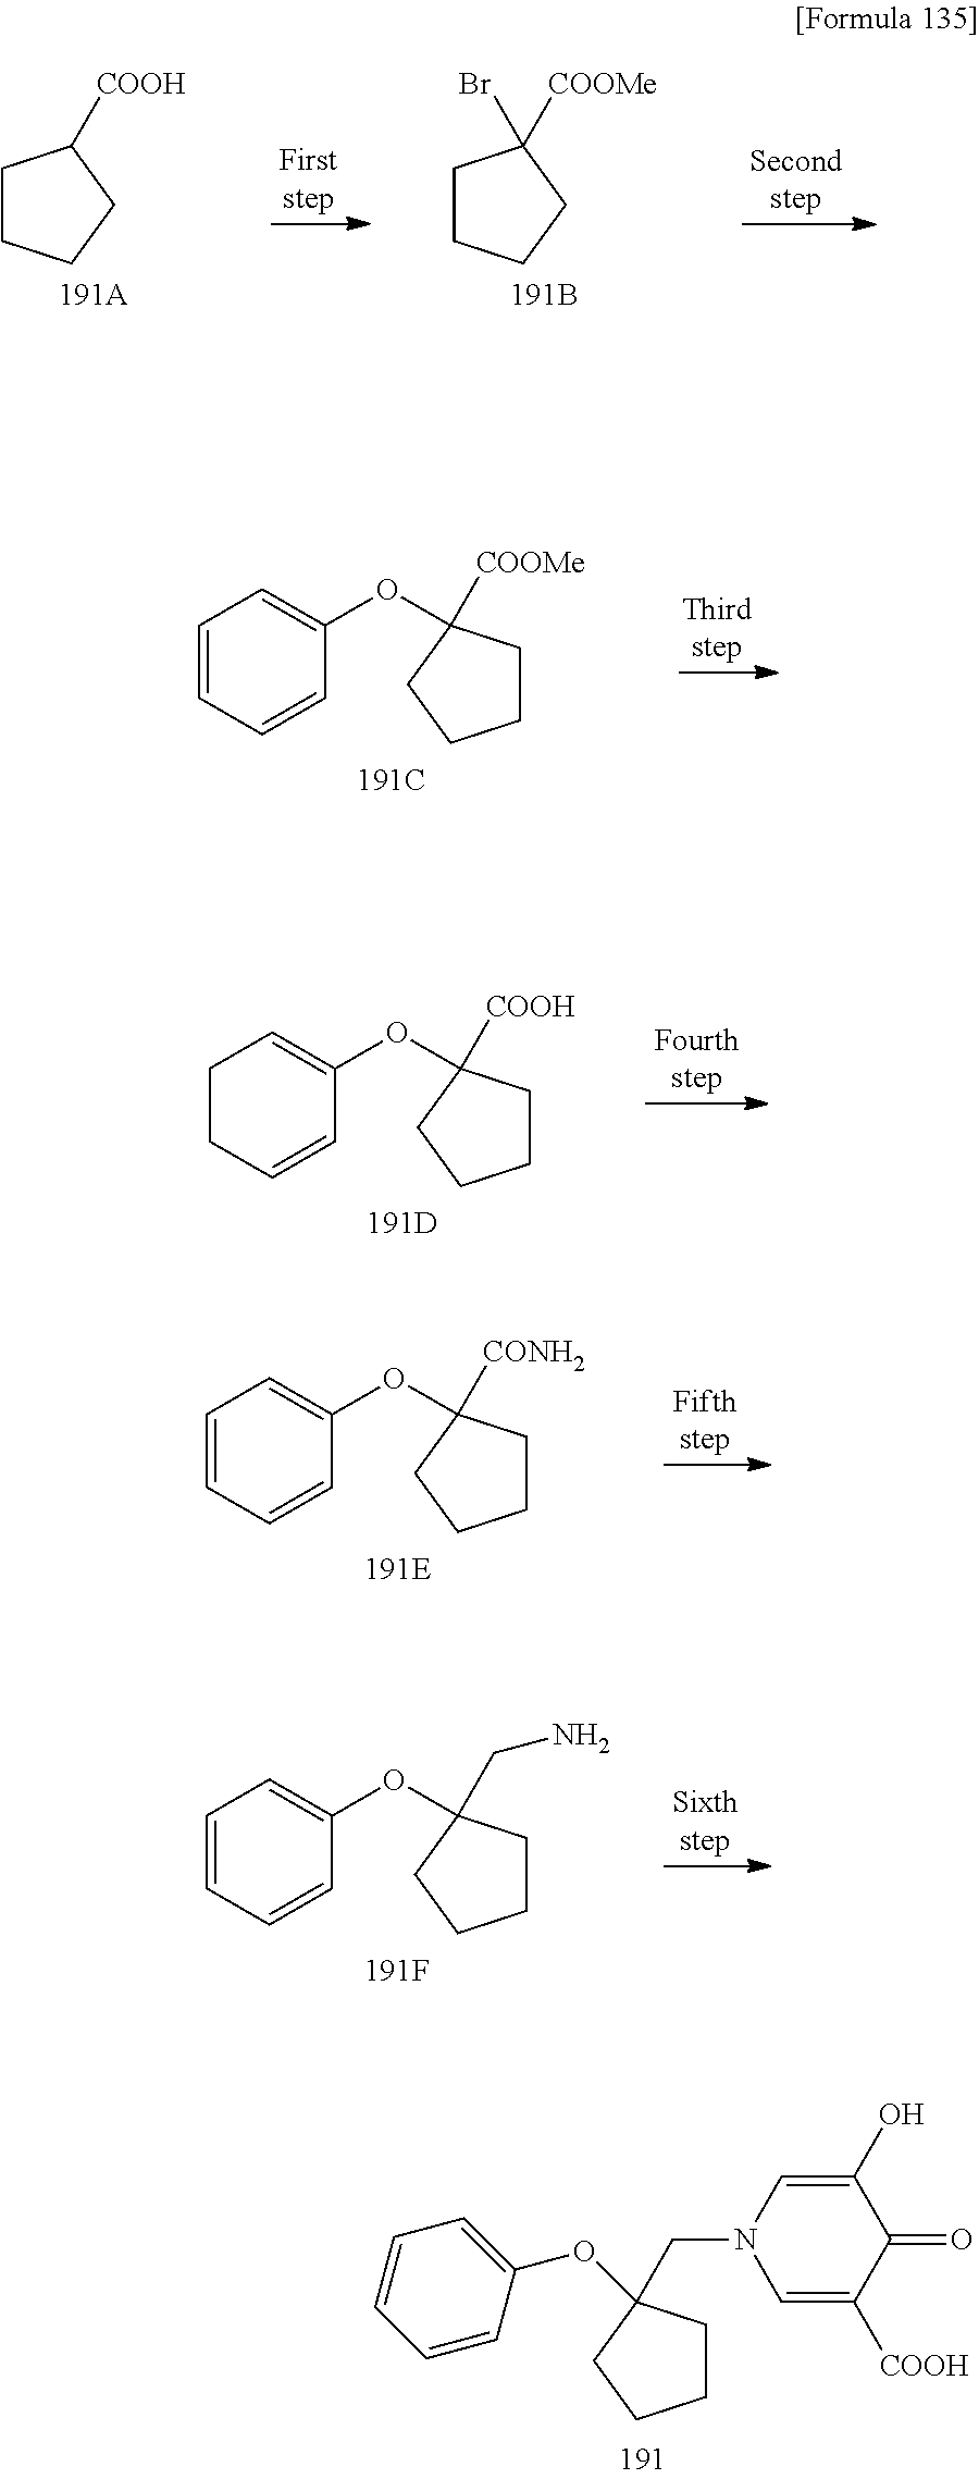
C1CCCC1[COOH].C1CCCC1([COOMe])Br.C1CC(OC2=CC=CC=C2)([COOMe])CC1.C1CC(OC2=CCCC=C2)([COOH])CC1.C1CC(OC2=CC=CC=C2)([CONH2])CC1.C1CC(OC2=CC=CC=C2)(CN)CC1.C1CC(OC2=CC=CC=C2)(CN2C=C([COOH])C(=O)C(O)=C2)CC1
